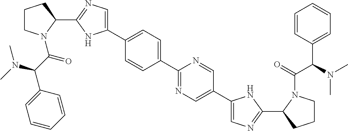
C1(C2=CC=C(C3=NC=C(C4=CN=C(C5CCCN5C(=O)C(C5=CC=CC=C5)N(C)C)N4)C=N3)C=C2)=CN=C(C2CCCN2C(C(C2=CC=CC=C2)N(C)C)=O)N1
